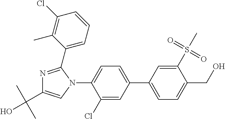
C1(C2=CC=C(CO)C(S(C)(=O)=O)=C2)=CC=C(N2C=C(C(C)(C)O)N=C2C2=CC=CC(Cl)=C2C)C(Cl)=C1
